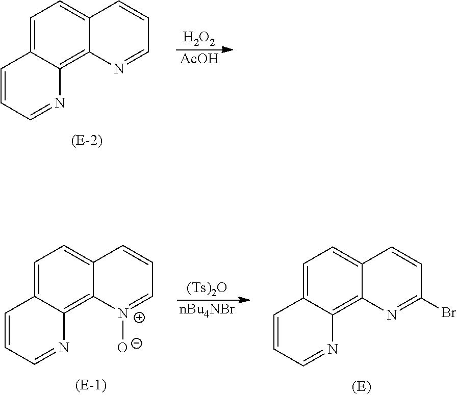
C1=C2C(=C3C(=C1)C=CC=N3)N=CC=C2.[H2O2].[AcOH].C1=C2C(=C3C(=C1)C=CC=[N+]3[O-])N=CC=C2.[(Ts)2O].[nBu4NBr].C1=C2C(=C3C(=C1)C=CC(Br)=N3)N=CC=C2
